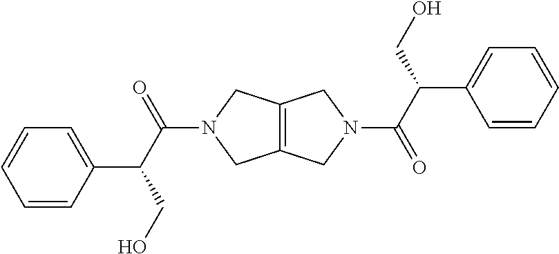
C12=C(CN(C(C(CO)C3=CC=CC=C3)=O)C1)CN(C(C(CO)C1=CC=CC=C1)=O)C2
